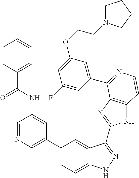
C1(C2=CN=CC(NC(=O)C3=CC=CC=C3)=C2)=CC=C2C(=C1)C(C1=NC3=C(N1)C=CN=C3C1=CC(OCCN3CCCC3)=CC(F)=C1)=NN2
